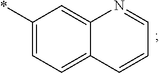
C1(*)=CC=C2C(=C1)N=CC=C2
